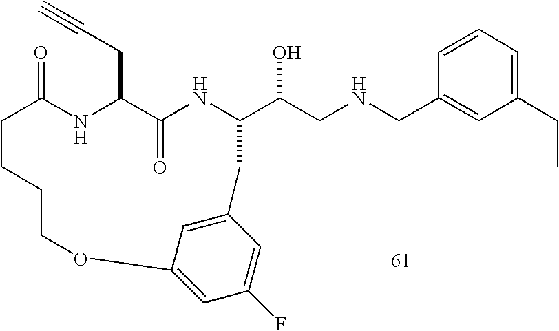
C1=CC=C(CC)C=C1CNCC(O)C1NC(=O)C(CC#C)NC(=O)CCCCOC2=CC(F)=CC(=C2)C1
